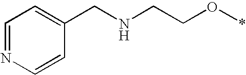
N1=CC=C(CNCCO*)C=C1
